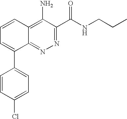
N1=C(C(NCCC)=O)C(N)=C2C(=N1)C(C1=CC=C(Cl)C=C1)=CC=C2
